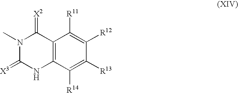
C12=C(C([R14])=C([R13])C([R12])=C1[R11])NC(=[X3])N(C)C2=[X2]
